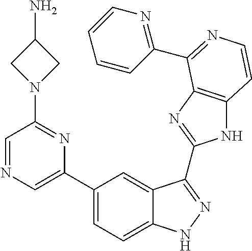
C1(C2=CN=CC(N3CC(N)C3)=N2)=CC=C2C(=C1)C(C1=NC3=C(N1)C=CN=C3C1=NC=CC=C1)=NN2
